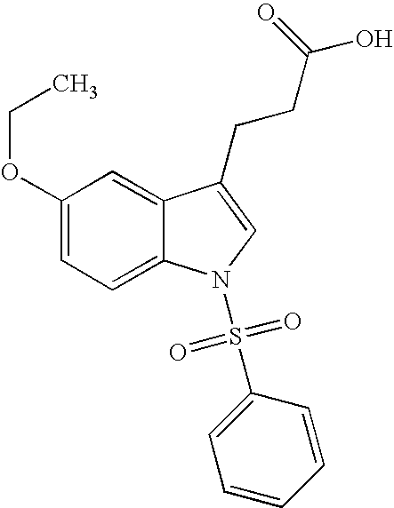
C1(OCC)=CC=C2C(=C1)C(CCC(O)=O)=CN2S(=O)(=O)C1=CC=CC=C1
